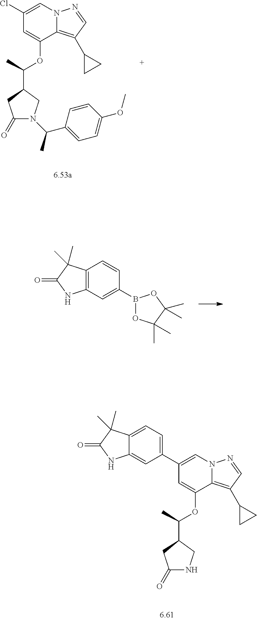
C12=C(C=C(B3OC(C)(C)C(C)(C)O3)C=C1)NC(=O)C2(C)C.C12=CC=C(C3=CN4C(=C(C5CC5)C=N4)C(OC(C)C4CNC(=O)C4)=C3)C=C1NC(=O)C2(C)C.ClC1=CN2C(=C(C3CC3)C=N2)C(OC(C)C2CN(C(C3=CC=C(OC)C=C3)C)C(=O)C2)=C1
